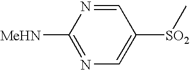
C1=NC([MeHN])=NC=C1[SO2]C
